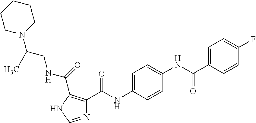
N1=CNC(C(NCC(N2CCCCC2)C)=O)=C1C(NC1=CC=C(NC(C2=CC=C(F)C=C2)=O)C=C1)=O
